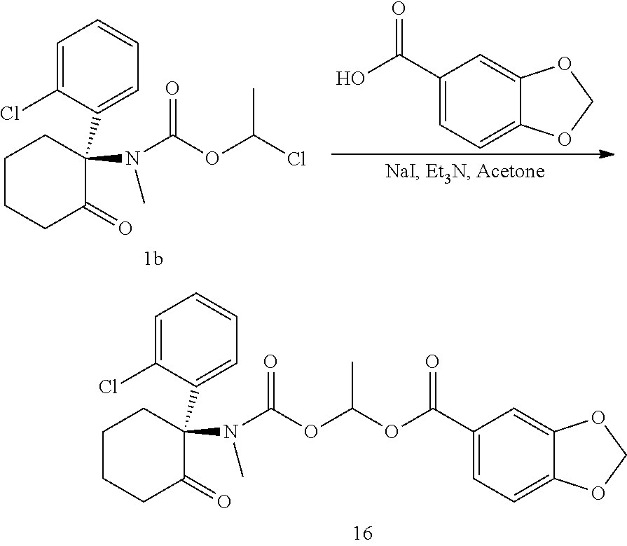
C1CCC(=O)C(N(C)C(OC(C)OC(C2=CC=C3C(=C2)OCO3)=O)=O)(C2=CC=CC=C2Cl)C1.C1CCC(=O)C(N(C)C(OC(Cl)C)=O)(C2=CC=CC=C2Cl)C1.C1(C(=O)O)=CC=C2C(=C1)OCO2
